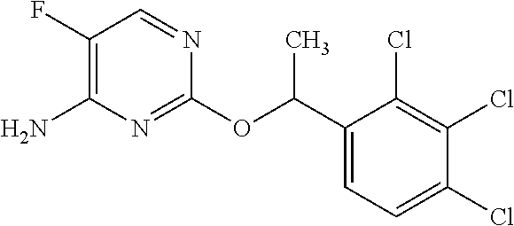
C1(F)=C(N)N=C(OC(C2=CC=C(Cl)C(Cl)=C2Cl)C)N=C1
